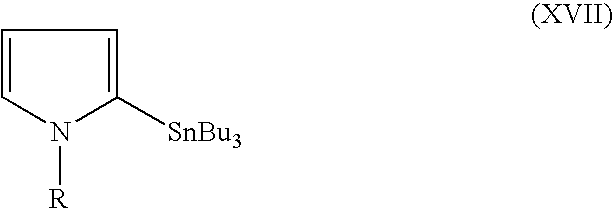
C1=CN([R])C([SnBu3])=C1
